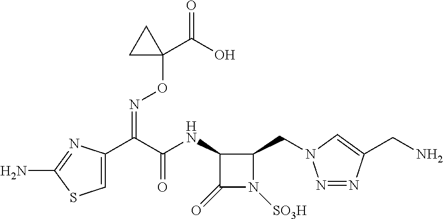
C1=C(C(C(NC2C(=O)N([SO3H])C2CN2N=NC(CN)=C2)=O)=NOC2(C(=O)O)CC2)N=C(N)S1
